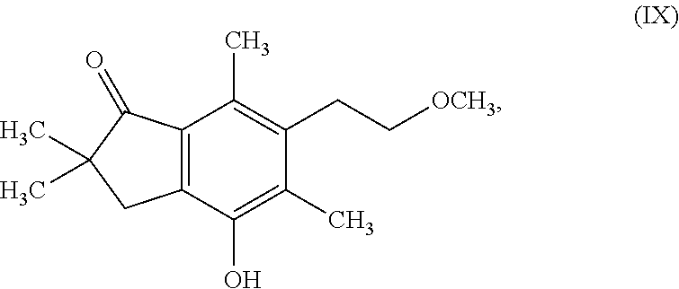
C12=C(C(O)=C(C)C(CC[OCH3])=C1C)CC(C)(C)C2=O
